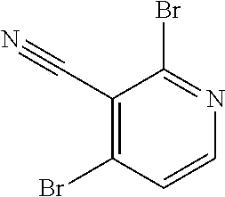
C1(C#N)=C(Br)C=CN=C1Br
